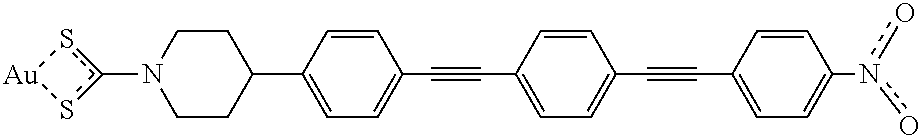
C1CC(C2=CC=C(C#CC3=CC=C(C#CC4=CC=C(n(o)o)C=C4)C=C3)C=C2)CCN1c1s[Au]s1
